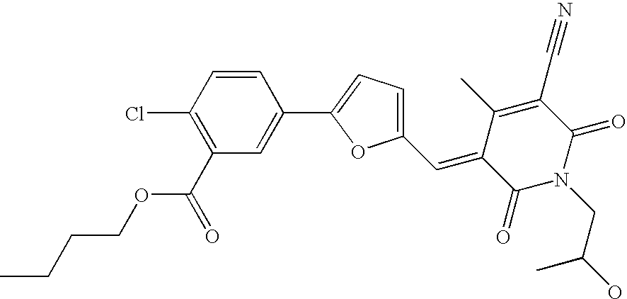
CCCCOC(C1=C(Cl)C=CC(C2=CC=C(C=C3C(=O)N(CC(C)O)C(=O)C(C#N)=C3C)O2)=C1)=O
